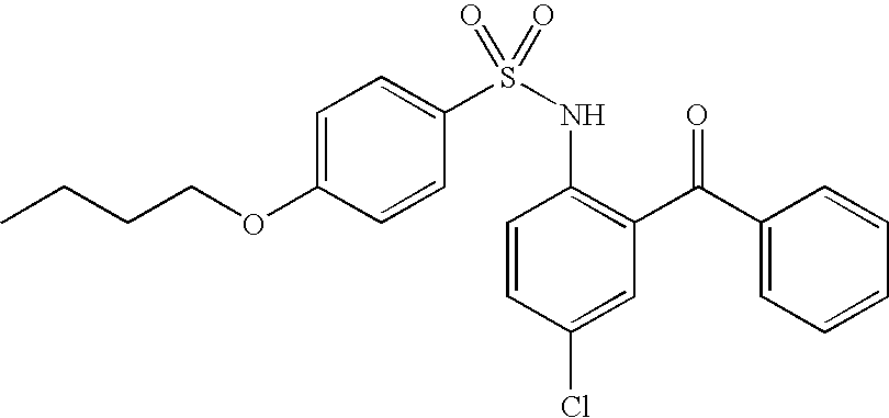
O(C1=CC=C(S(NC2=C(C(C3=CC=CC=C3)=O)C=C(Cl)C=C2)(=O)=O)C=C1)CCCC
